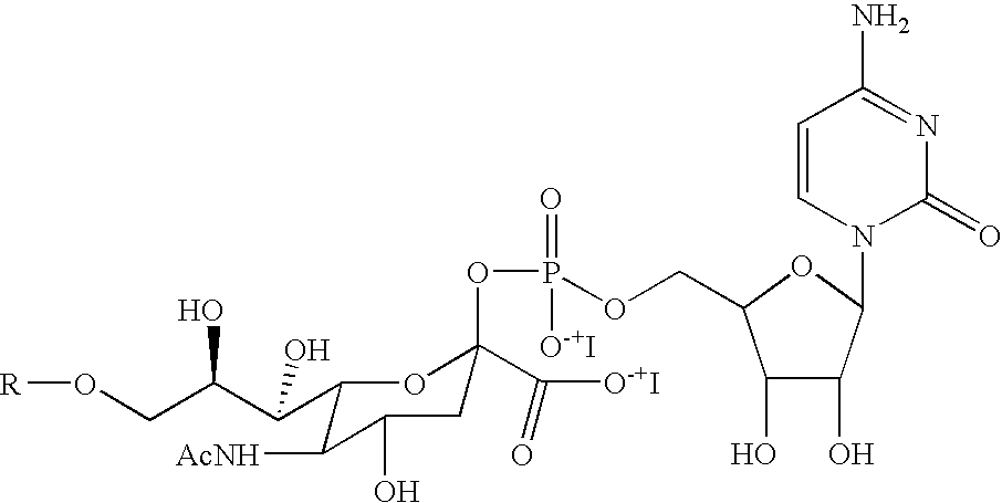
C1(C(C(CO[R])O)O)C([AcNH])C(O)CC(OP(OCC2C(O)C(O)C(N3C(=O)N=C(N)C=C3)O2)(=O)[O-+I])(C([O-+I])=O)O1
